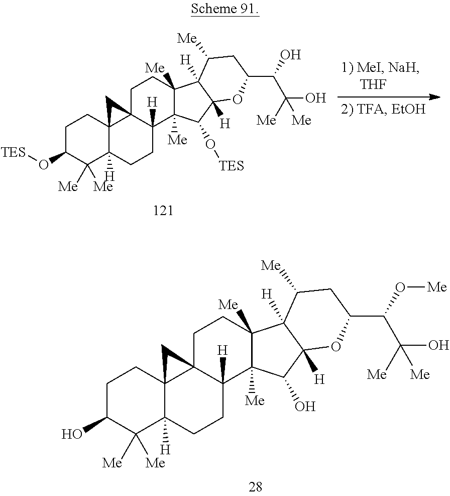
C1C(O)C([Me])([Me])C2([H])C3(C1)C1(C([H])(CC2)C2([Me])C([Me])(CC1)C1([H])C([H])(C2O)OC(C(O[Me])C(O)([Me])[Me])CC1[Me])C3.C1C(O[TES])C([Me])([Me])C2([H])C3(C1)C1(C([H])(CC2)C2([Me])C([Me])(CC1)C1([H])C([H])(C2O[TES])OC(C(O)C(O)([Me])[Me])CC1[Me])C3
